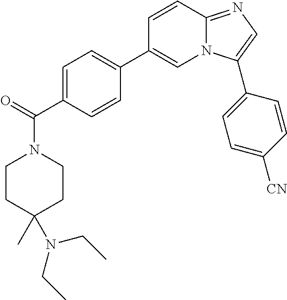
C1=C(C(=O)N2CCC(N(CC)CC)(C)CC2)C=CC(C2=CN3C(=NC=C3C3=CC=C([CN])C=C3)C=C2)=C1
